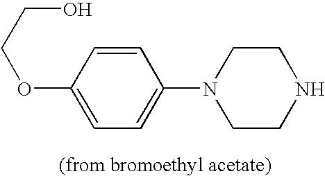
C1=C(OCCO)C=CC(N2CCNCC2)=C1
